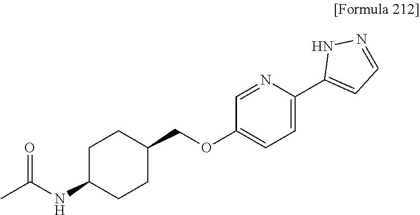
C1(OCC2CCC(NC(=O)C)CC2)=CC=C(C2=CC=NN2)N=C1
